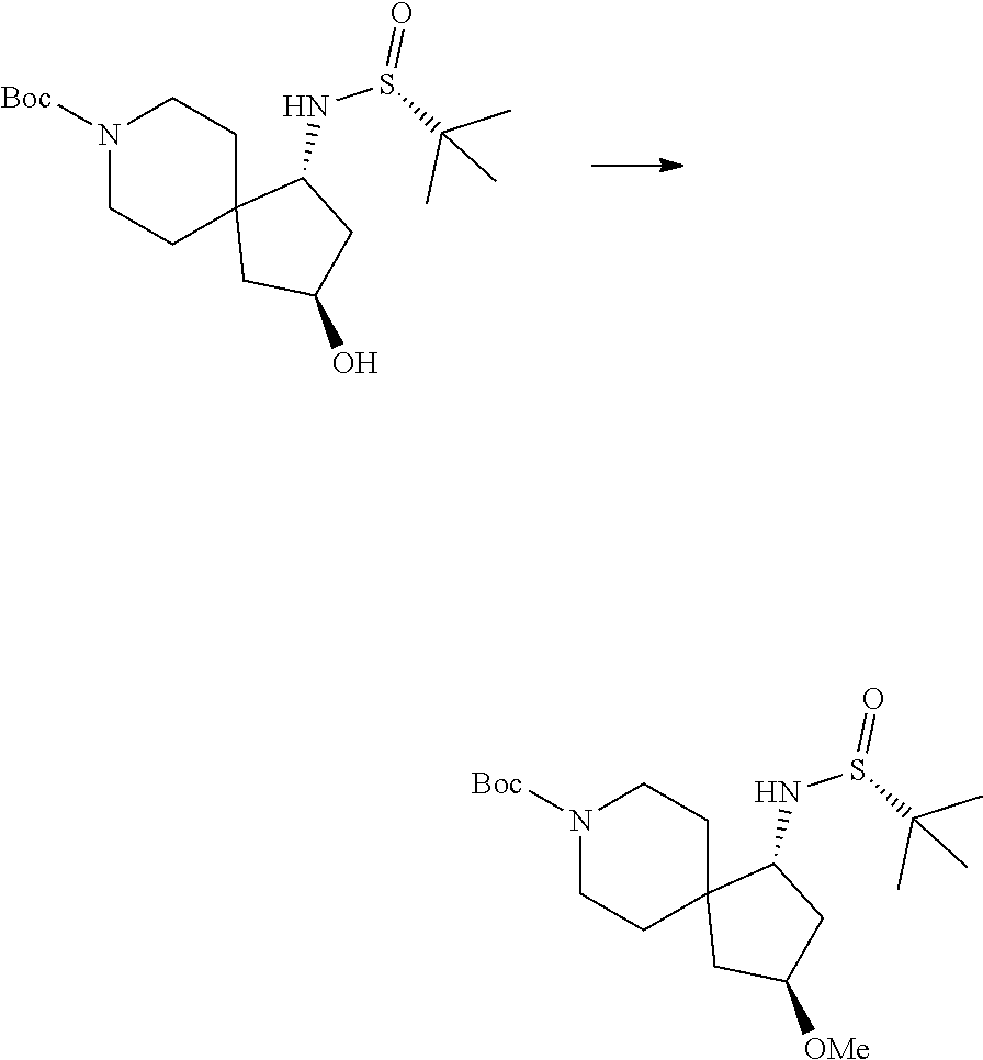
N1([Boc])CCC2(CC1)CC(O)CC2NS(C(C)(C)C)=O.N1([Boc])CCC2(CC1)CC([OMe])CC2NS(C(C)(C)C)=O
